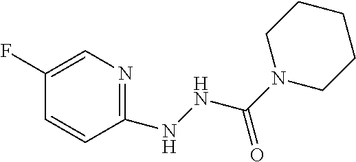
C1(NNC(N2CCCCC2)=O)=NC=C(F)C=C1
